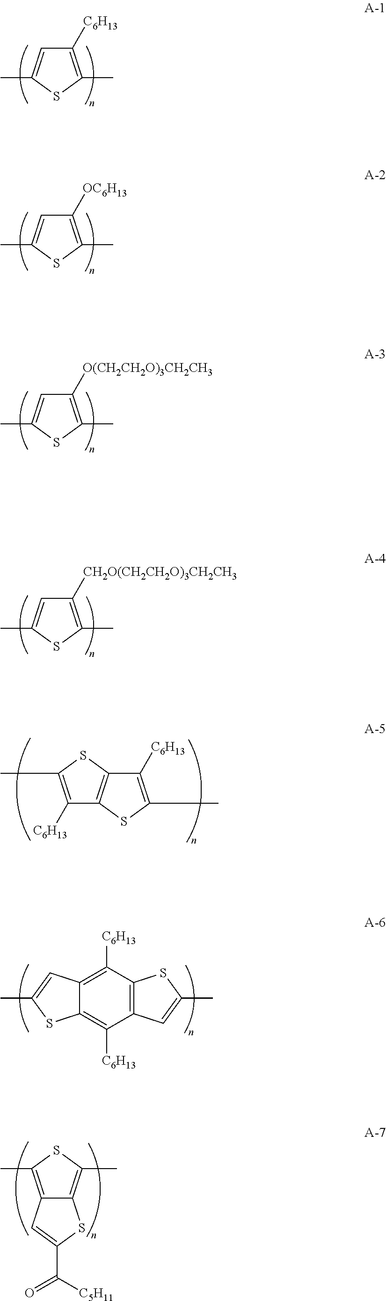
C1([C6H13])=C(C)SC(C)=C1.C1([OC6H13])=C(C)SC(C)=C1.C1([O(CH2CH2O)3CH2CH3])=C(C)SC(C)=C1.C1([CH2O(CH2CH2O)3CH2CH3])=C(C)SC(C)=C1.C1([C6H13])=C(C)SC2=C1SC(C)=C2[C6H13].C12=C([C6H13])C3=C(C([C6H13])=C1C=C(C)S2)SC(C)=C3.C12=C(C)SC(C)=C1SC(C(=O)[C5H11])=C2
